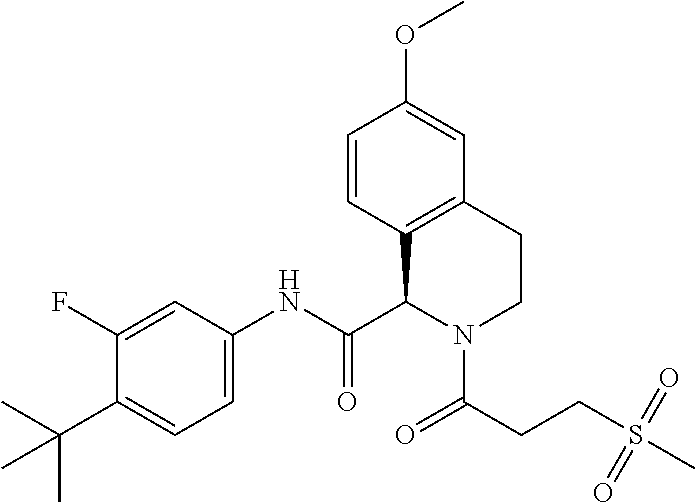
C1(F)=CC(NC(C2N(C(=O)CCS(C)(=O)=O)CCC3=C2C=CC(OC)=C3)=O)=CC=C1C(C)(C)C
